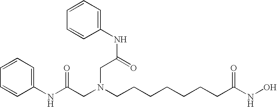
N(C(=O)CN(CC(NC1=CC=CC=C1)=O)CCCCCCCC(NO)=O)C1=CC=CC=C1
